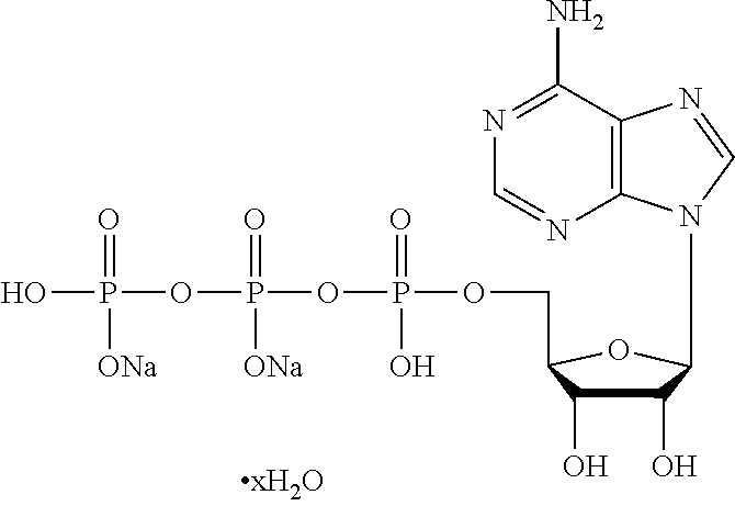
N1=C(N)C2=C(N=C1)N(C1C(O)C(O)C(COP(=O)(O)OP(=O)([ONa])OP(=O)([ONa])O)O1)C=N2
